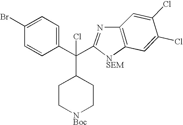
C1=C(Cl)C(Cl)=CC2=C1N=C(C(C1=CC=C(Br)C=C1)(Cl)C1CC[NBoc]CC1)[NSEM]2
